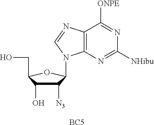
C1([N3])C(O)C(CO)OC1N1C2=C(C([ONPE])=NC([NHibu])=N2)N=C1.[BC5]
